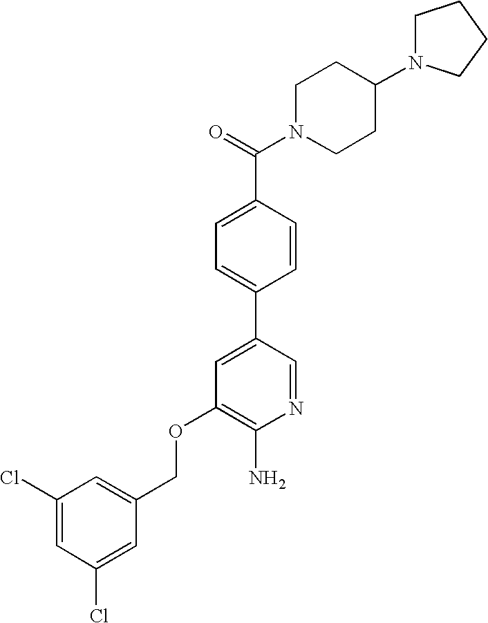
C(OC1=C(N)N=CC(C2=CC=C(C(=O)N3CCC(N4CCCC4)CC3)C=C2)=C1)C1=CC(Cl)=CC(Cl)=C1
